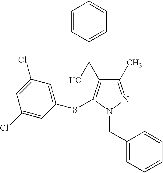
C1(C)=NN(CC2=CC=CC=C2)C(SC2=CC(Cl)=CC(Cl)=C2)=C1C(O)C1=CC=CC=C1
